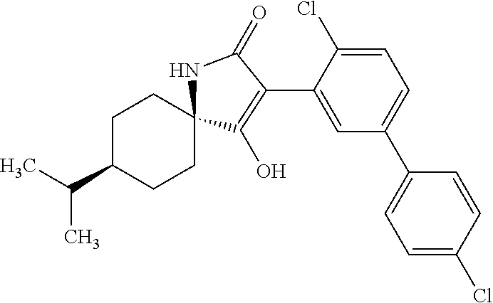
C1C(C(C)C)CCC2(C1)C(O)=C(C1=CC(C3=CC=C(Cl)C=C3)=CC=C1Cl)C(=O)N2
